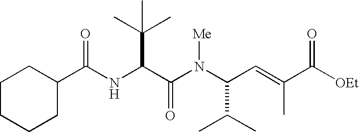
C(NC(C(N(C(C=C(C([OEt])=O)C)C(C)C)[Me])=O)C(C)(C)C)(C1CCCCC1)=O
